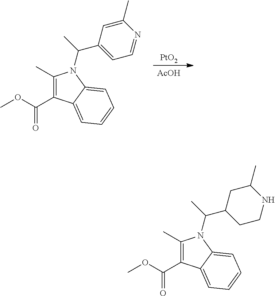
[PtO2].[AcOH].C1(C)=C(C(OC)=O)C2=CC=CC=C2N1C(C)C1=CC=NC(C)=C1.C1(C)=C(C(OC)=O)C2=CC=CC=C2N1C(C)C1CCNC(C)C1
